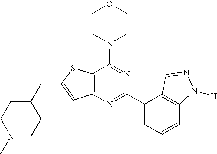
C1CN(C2=NC(C3=CC=CC4=C3C=NN4[H])=NC3=C2SC(CC2CCN(C)CC2)=C3)CCO1
